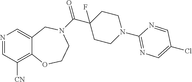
N1=CC([CN])=C2C(=C1)CN(C(C1(F)CCN(C3=NC=C(Cl)C=N3)CC1)=O)CCO2
